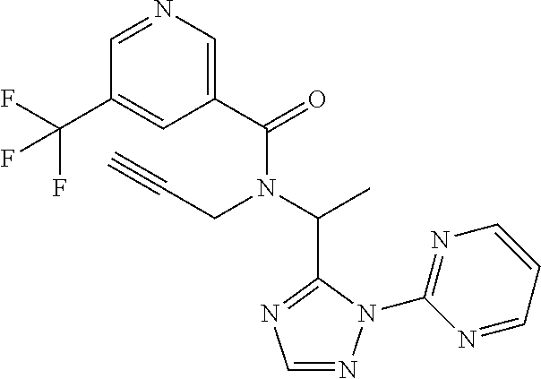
C1(C(=O)N(C(C)C2=NC=NN2C2=NC=CC=N2)CC#C)=CN=CC(C(F)(F)F)=C1
